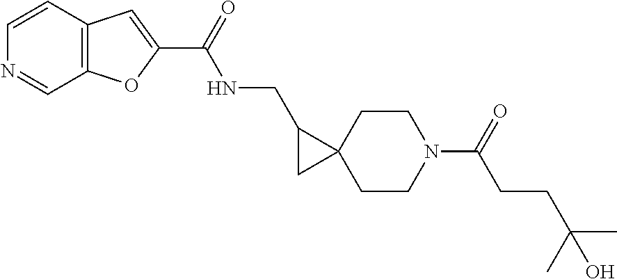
C1C(CNC(=O)C2=CC3=C(O2)C=NC=C3)C12CCN(C(CCC(C)(C)O)=O)CC2
